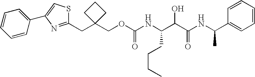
O(CC1(CC2=NC(C3=CC=CC=C3)=CS2)CCC1)C(NC(C(C(NC(C1=CC=CC=C1)C)=O)O)CCCC)=O
